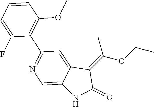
C12=CC(C3=C(OC)C=CC=C3F)=NC=C1NC(=O)C2=C(OCC)C
